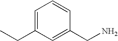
C1=C(CC)C=C(CN)C=C1
